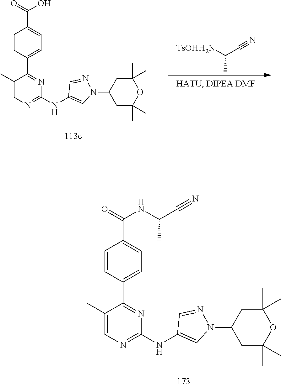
C1(NC2=NC=C(C)C(C3=CC=C(C(=O)O)C=C3)=N2)=CN(C2CC(C)(C)OC(C)(C)C2)N=C1.[TsOHH2N]C(C#N)C.C1(NC2=NC=C(C)C(C3=CC=C(C(=O)NC(C#N)C)C=C3)=N2)=CN(C2CC(C)(C)OC(C)(C)C2)N=C1
